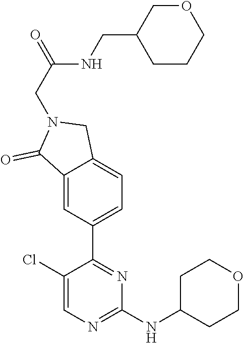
C1(Cl)=CN=C(NC2CCOCC2)N=C1C1=CC=C2C(=C1)C(=O)N(CC(NCC1CCCOC1)=O)C2
